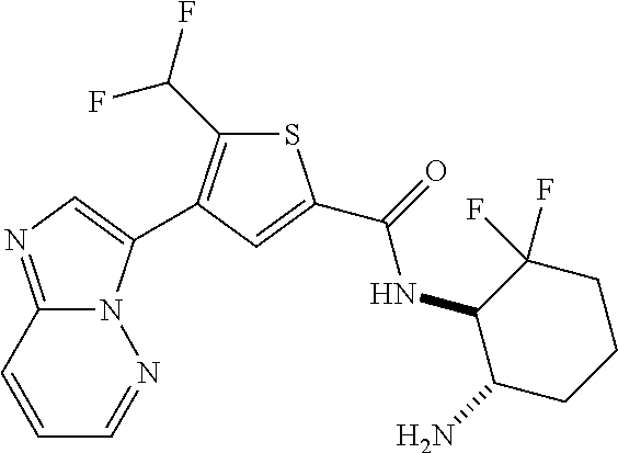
S1C(C(F)F)=C(C2=CN=C3N2N=CC=C3)C=C1C(=O)NC1C(N)CCCC1(F)F
